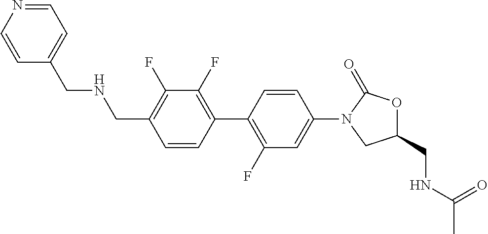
C1(CNCC2=CC=NC=C2)=C(F)C(F)=C(C2=C(F)C=C(N3C(=O)OC(CNC(C)=O)C3)C=C2)C=C1
